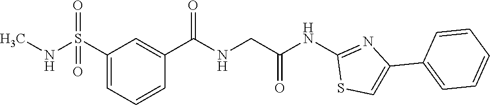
C1(S(NC)(=O)=O)=CC=CC(C(=O)NCC(NC2=NC(C3=CC=CC=C3)=CS2)=O)=C1
